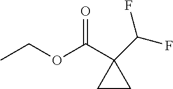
C1CC1(C(OCC)=O)C(F)F
